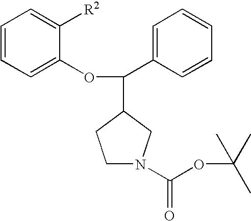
C1N(C(OC(C)(C)C)=O)CC(C(C2=CC=CC=C2)OC2=CC=CC=C2[R2])C1
